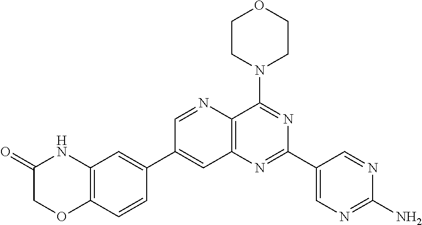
C1=CC(C2=CC3=C(C(N4CCOCC4)=NC(C4=CN=C(N)N=C4)=N3)N=C2)=CC2=C1OCC(=O)N2
